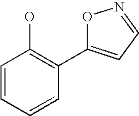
C1=CC=CC(C2=CC=NO2)=C1O
